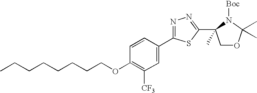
C1=CC(C2=NN=C(C3(C)COC(C)(C)N3[Boc])S2)=CC([CF3])=C1OCCCCCCCC
